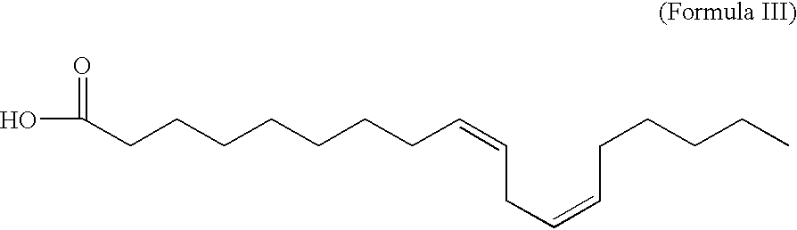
OC(=O)CCCCCCCC=CCC=CCCCCC
